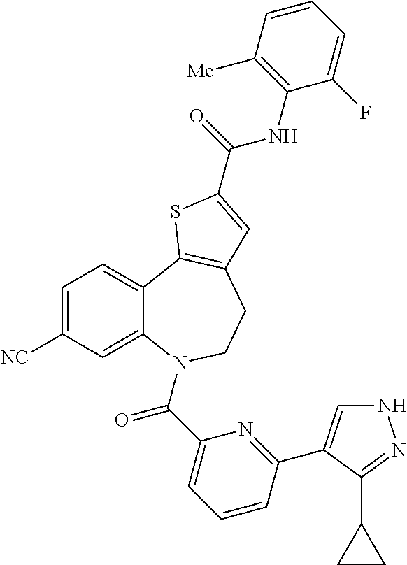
C1=C([NC])C=C2C(=C1)C1=C(CCN2C(C2=CC=CC(C3=CNN=C3C3CC3)=N2)=O)C=C(C(=O)NC2=C([Me])C=CC=C2F)S1
